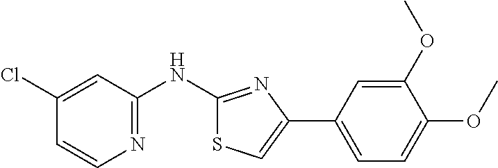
C1(Cl)=CC(NC2=NC(C3=CC=C(OC)C(OC)=C3)=CS2)=NC=C1
